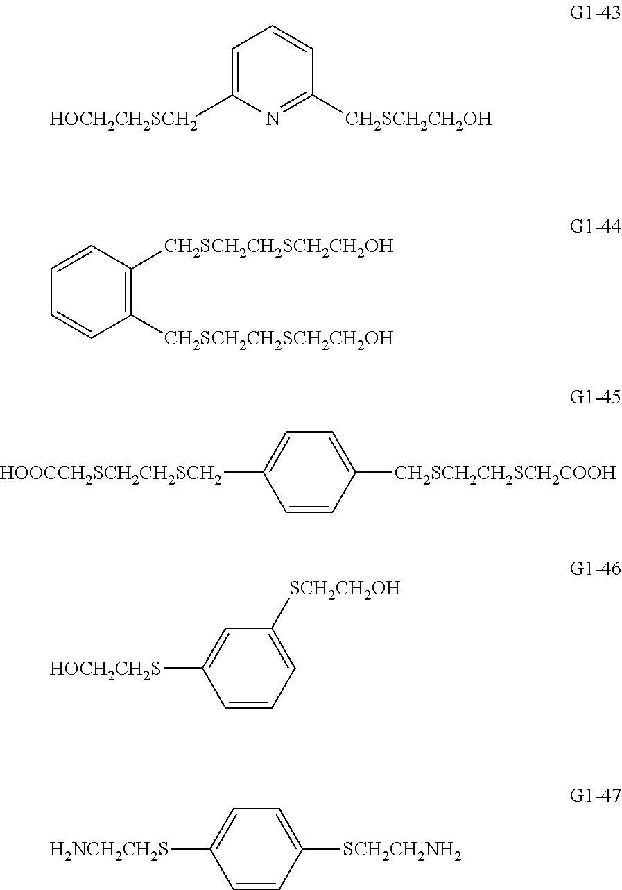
C1=C([HOCH2CH2SCH2])N=C([CH2SCH2CH2OH])C=C1.C1([CH2SCH2CH2SCH2CH2OH])=C([CH2SCH2CH2SCH2CH2OH])C=CC=C1.C1=C([HOOCCH2SCH2CH2SCH2])C=CC([CH2SCH2CH2SCH2COOH])=C1.C1=C([HOCH2CH2S])C=CC=C1[SCH2CH2OH].C1=C([H2NCH2CH2S])C=CC([SCH2CH2NH2])=C1
